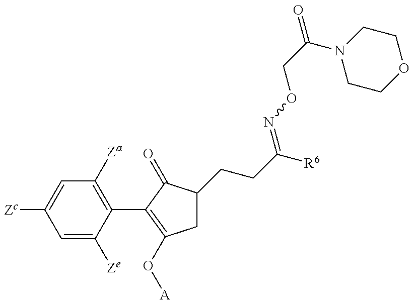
C1=C([Ze])C(C2=C(O[A])CC(CCC([R6])=NOCC(=O)N3CCOCC3)C2=O)=C([Za])C=C1[Zc]
